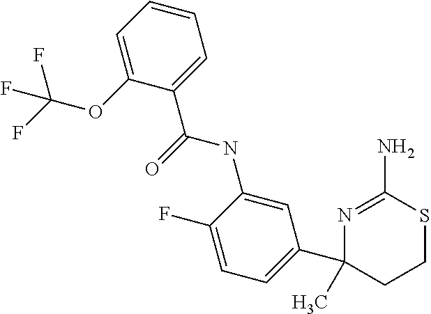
N1=C(N)SCCC1(C1=CC=C(F)C(NC(=O)C2=CC=CC=C2OC(F)(F)F)=C1)C
